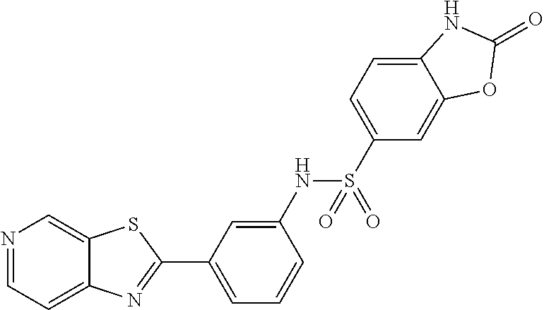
C1=C(NS(=O)(C2=CC=C3C(=C2)OC(=O)N3)=O)C=CC=C1C1=NC2=CC=NC=C2S1
